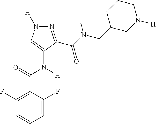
N1=C(C(N([H])CC2CN([H])CCC2)=O)C(N([H])C(C2=C(F)C=CC=C2F)=O)=CN1[H]
